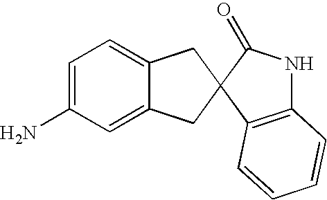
C1=C(N)C=C2C(=C1)CC1(C2)C2=C(NC1=O)C=CC=C2
